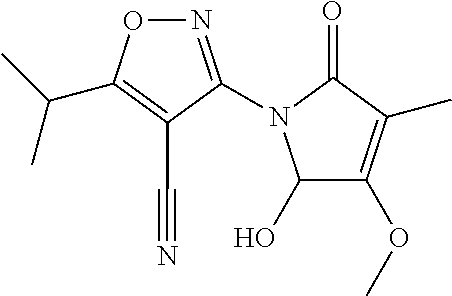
C1(O)C(OC)=C(C)C(=O)N1C1=NOC(C(C)C)=C1C#N
